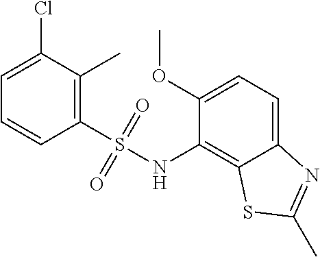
C1(S(NC2=C3C(=CC=C2OC)N=C(C)S3)(=O)=O)=C(C)C(Cl)=CC=C1
